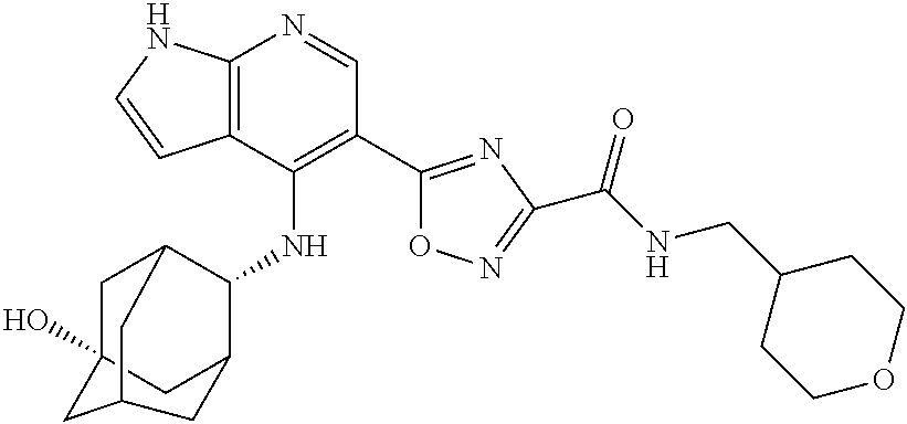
C12=C(C(NC3C4CC5(O)CC3CC(C5)C4)=C(C3=NC(C(NCC4CCOCC4)=O)=NO3)C=N1)C=CN2
